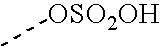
C[OSO2OH]
